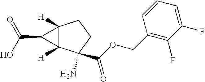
C12([H])C([H])(C(N)(C(OCC3=C(F)C(F)=CC=C3)=O)CC1)C2C(O)=O
